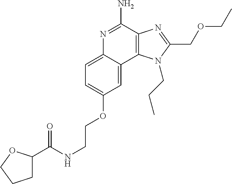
C1=C(OCCNC(C2CCCO2)=O)C=C2C(=C1)N=C(N)C1=C2N(CCC)C(COCC)=N1
